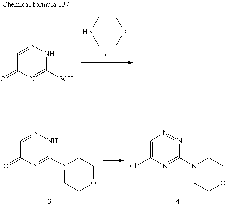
C1=NNC([SCH3])=NC1=O.C1COCCN1.N1(C2=NC(=O)C=NN2)CCOCC1.N1(C2=NC(Cl)=CN=N2)CCOCC1
